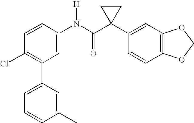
C1=CC(N(C(C2(C3=CC4=C(C=C3)OCO4)CC2)=O)[H])=CC(C2=CC=CC(C)=C2)=C1Cl
